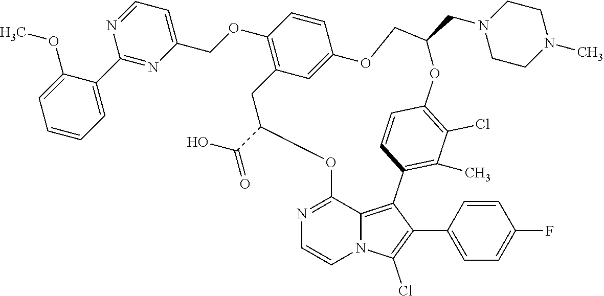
C12=NC=CN3C1=C(C(C1=CC=C(F)C=C1)=C3Cl)C1=C(C)C(Cl)=C(C=C1)OC(CN1CCN(C)CC1)COC1=CC(=C(OCC3=CC=NC(C4=CC=CC=C4OC)=N3)C=C1)CC(C(=O)O)O2
